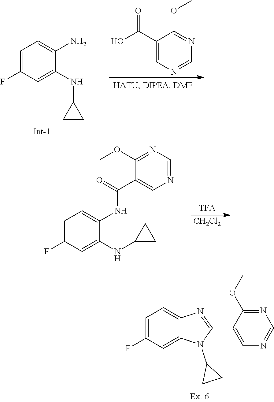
C1=NC=C(C2=NC3=CC=C(F)C=C3N2C2CC2)C(OC)=N1.C1(NC2CC2)=CC(F)=CC=C1N.C1(OC)=NC=NC=C1C(O)=O.[TFA].[CH2Cl2].N(C1=CC(F)=CC=C1NC(C1=CN=CN=C1OC)=O)C1CC1
